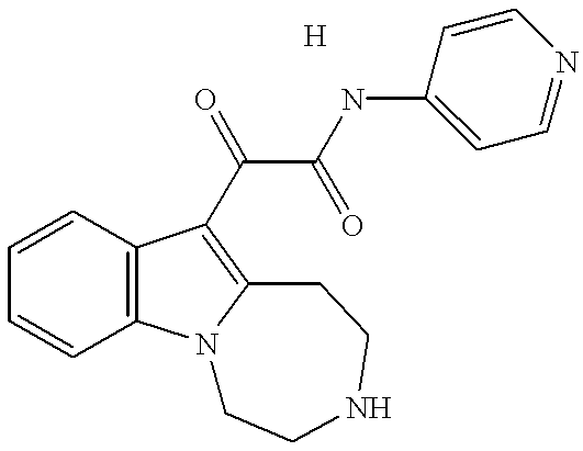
C1=CC=CC2=C1C(C(C(=O)NC1=CC=NC=C1)=O)=C1N2CCNCC1.[H]
